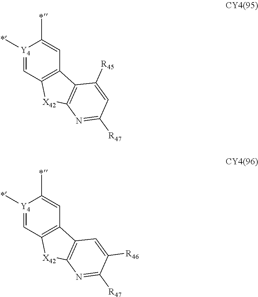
[Y4]1(C)=CC2=C(C=C1C)C1=C([X42]2)N=C([R47])C=C1[R45].[Y4]1(C)=CC2=C(C=C1C)C1=C([X42]2)N=C([R47])C([R46])=C1
